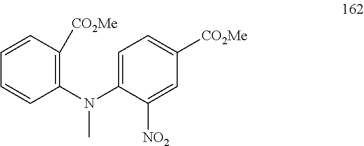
C1=CC([CO2Me])=C(N(C2=CC=C([CO2Me])C=C2[NO2])C)C=C1
